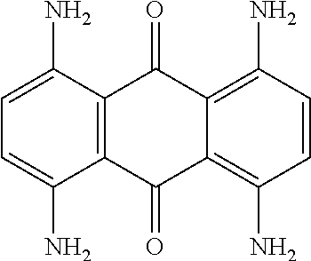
C12=C(C(N)=CC=C1N)C(=O)C1=C(N)C=CC(N)=C1C2=O
